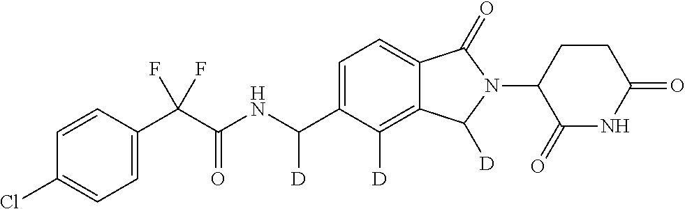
C1=CC(C(C(NC(C2=CC=C3C(=C2[D])C([D])N(C2C(=O)NC(=O)CC2)C3=O)[D])=O)(F)F)=CC=C1Cl
